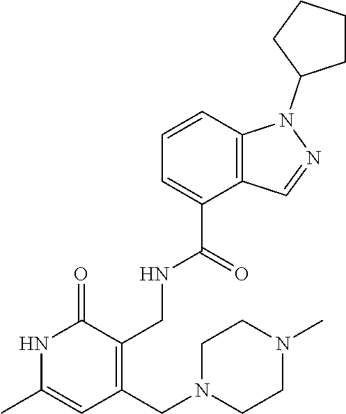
C12=C(C=CC=C1C(=O)NCC1=C(CN3CCN(C)CC3)C=C(C)NC1=O)N(C1CCCC1)N=C2
